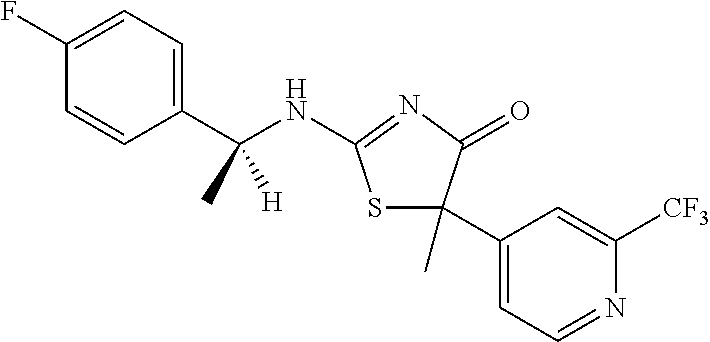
C1=CC(C(NC2=NC(=O)C(C3=CC=NC([CF3])=C3)(C)S2)(C)[H])=CC=C1F
